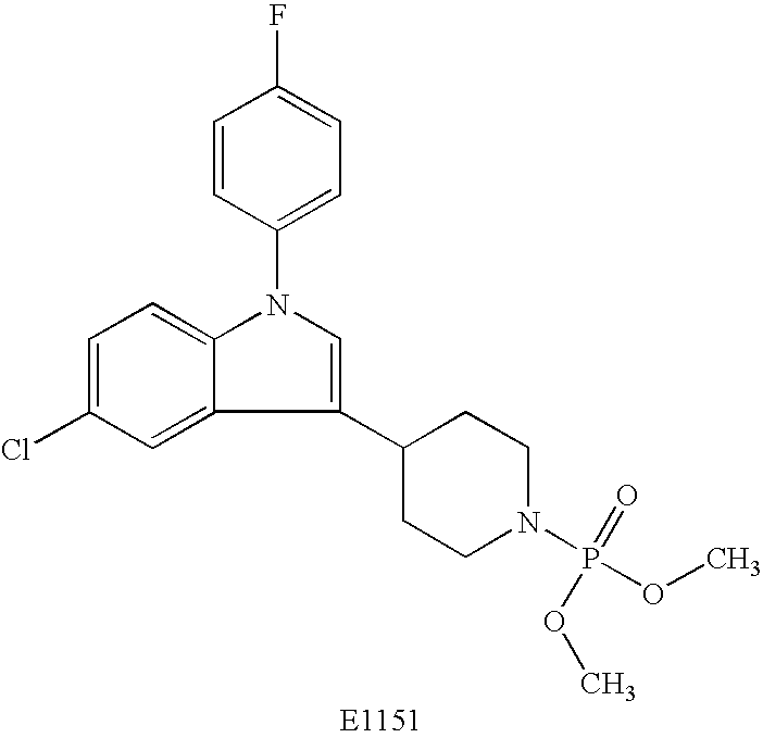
C1=C(Cl)C=C2C(=C1)N(C1=CC=C(F)C=C1)C=C2C1CCN(P(OC)(=O)OC)CC1
